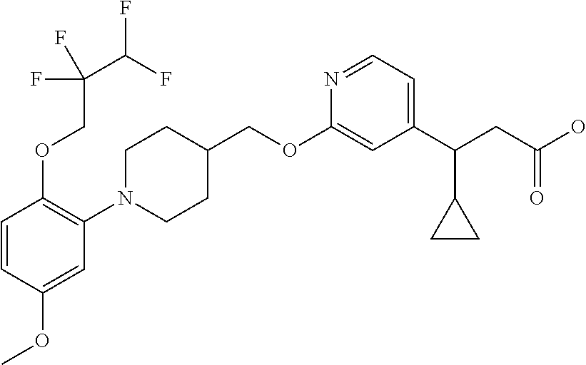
C1(OCC2CCN(C3=C(OCC(C(F)F)(F)F)C=CC(OC)=C3)CC2)=CC(C(CC(O)=O)C2CC2)=CC=N1
